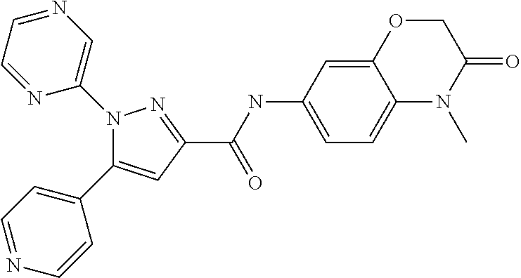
C(=O)(C1=NN(C2=CN=CC=N2)C(C2=CC=NC=C2)=C1)NC1=CC=C2C(=C1)OCC(=O)N2C
